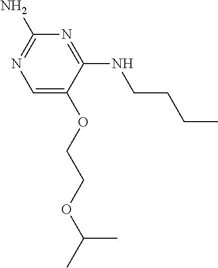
C1(N)=NC=C(OCCOC(C)C)C(NCCCC)=N1
